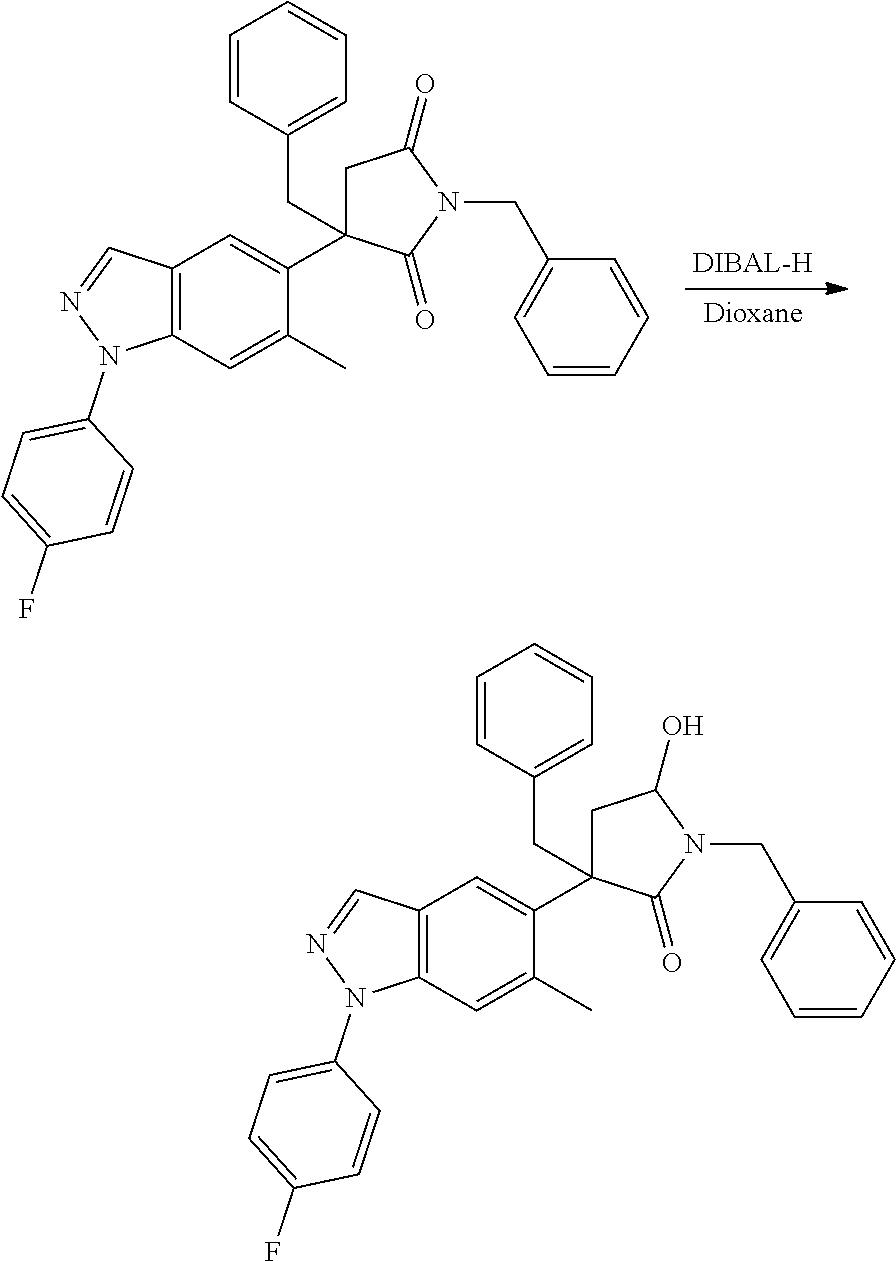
C12=C(C=C(C)C(C3(CC4=CC=CC=C4)CC(=O)N(CC4=CC=CC=C4)C3=O)=C1)N(C1=CC=C(F)C=C1)N=C2.C12=C(C=C(C)C(C3(CC4=CC=CC=C4)CC(O)N(CC4=CC=CC=C4)C3=O)=C1)N(C1=CC=C(F)C=C1)N=C2
